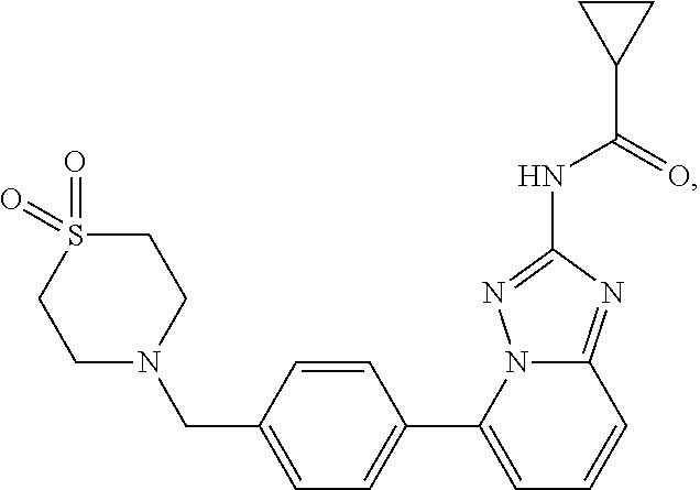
C1=CC(CN2CCS(=O)(=O)CC2)=CC=C1C1=CC=CC2=NC(NC(=O)C3CC3)=NN12
